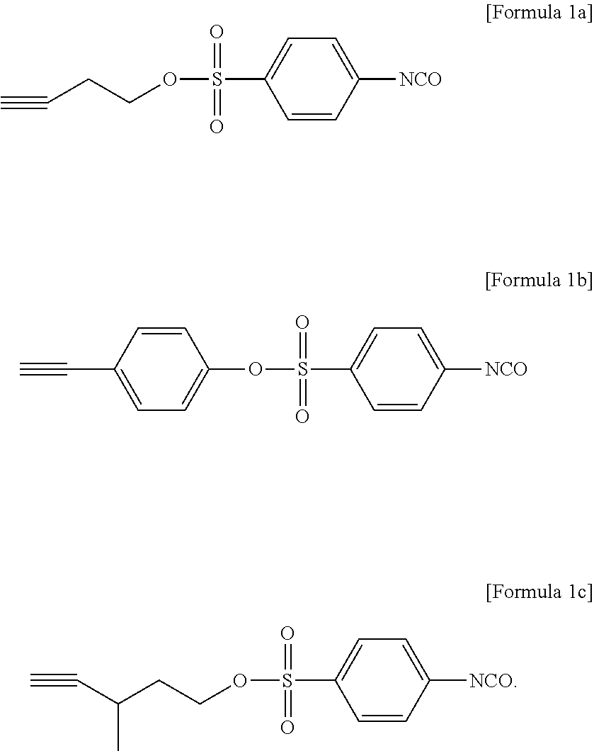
C1=CC([NCO])=CC=C1S(=O)(=O)OC1=CC=C(C#C)C=C1.C1=CC([NCO])=CC=C1S(=O)(=O)OCCC(C#C)C.C1=CC([NCO])=CC=C1S(=O)(=O)OCCC#C
